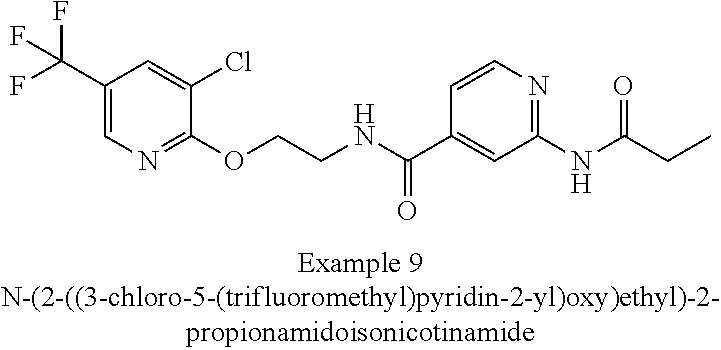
C1(C(F)(F)F)=CN=C(OCCNC(C2=CC(NC(CC)=O)=NC=C2)=O)C(Cl)=C1
